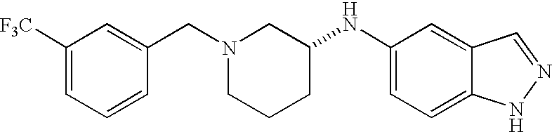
C1([F3C])=CC=CC(CN2CCCC(NC3=CC=C4C(=C3)C=NN4)C2)=C1
